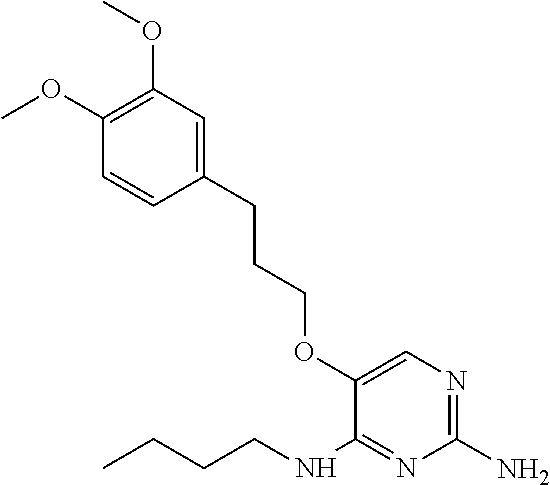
C1(CCCOC2=CN=C(N)N=C2NCCCC)=CC(OC)=C(OC)C=C1
